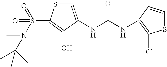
C1=C(NC(=O)NC2=C(Cl)SC=C2)C(O)=C(S(=O)(=O)N(C)C(C)(C)C)S1
